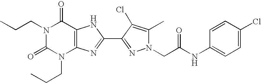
N1(CCC)C(=O)N(CCC)C2=C(C1=O)NC(C1=NN(CC(NC3=CC=C(Cl)C=C3)=O)C(C)=C1Cl)=N2
